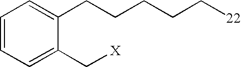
C1=CC=C(C[X])C(CCCCC[22])=C1
